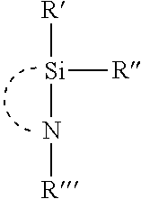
[R][Si](N[R])[R]
